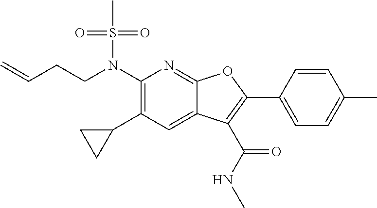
N(C1=C(C2CC2)C=C2C(=N1)OC(C1=CC=C(C)C=C1)=C2C(NC)=O)(S(C)(=O)=O)CCC=C
